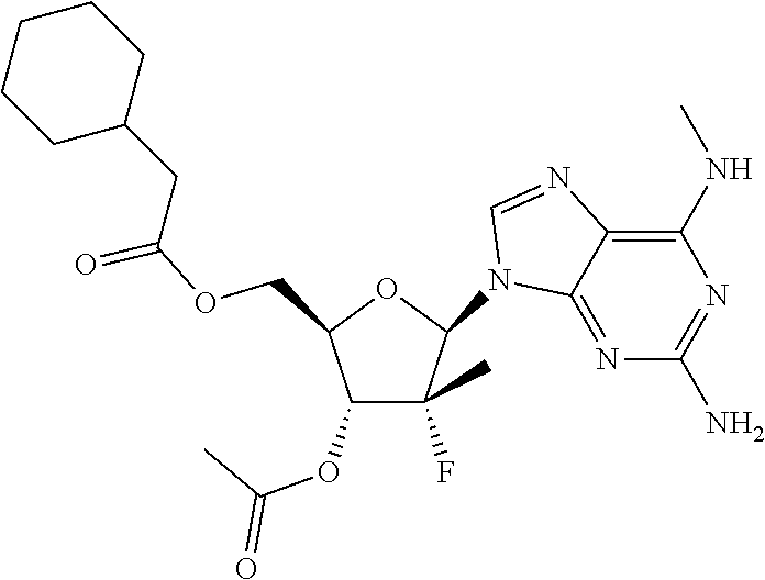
C1(N2C3=NC(N)=NC(NC)=C3N=C2)C(F)(C)C(OC(C)=O)C(COC(CC2CCCCC2)=O)O1
